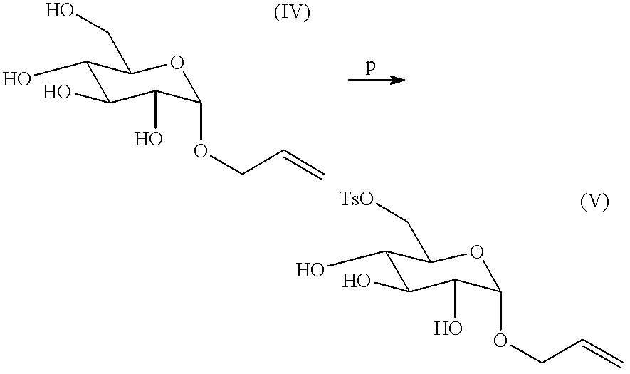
C1(O)C(O)C(O)C(OCC=C)OC1CO.C1(O)C(O)C(O)C(OCC=C)OC1C[TsO]
